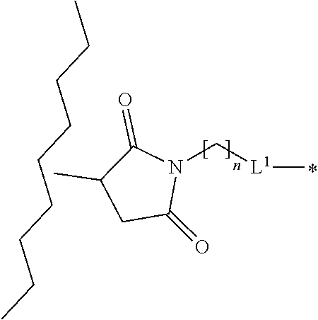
CC1CC(=O)N(C[L1]C)C1=O.CCCCCCCCC
